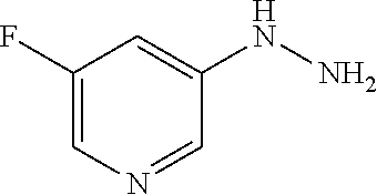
C1=C(NN)C=NC=C1F
